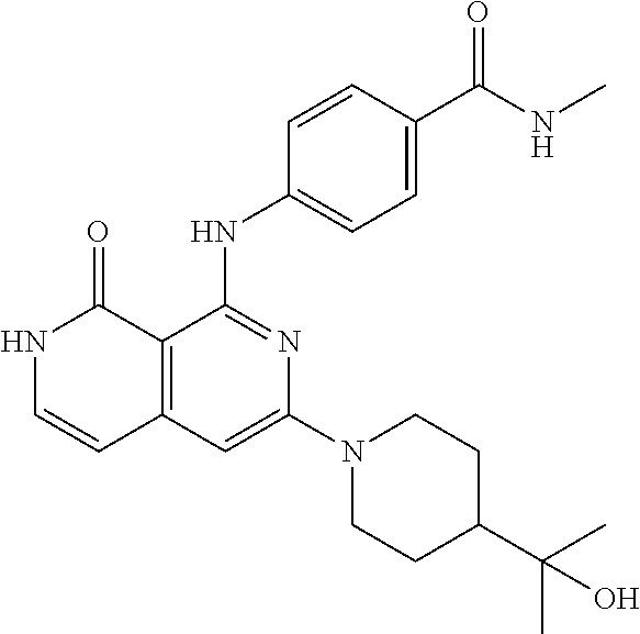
C1=CC(NC2=NC(N3CCC(C(C)(C)O)CC3)=CC3=C2C(=O)NC=C3)=CC=C1C(NC)=O
